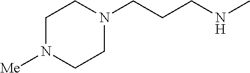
C1N(CCCNC)CCN([Me])C1
